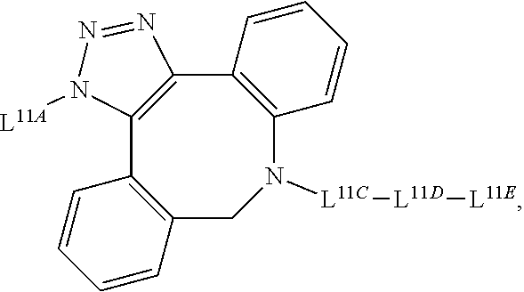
C12=C(C3=C(C4=C(N([L11C][L11D][L11E])C1)C=CC=C4)N=NN3[L11A])C=CC=C2
